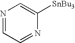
N1=CC=NC([SnBu3])=C1
